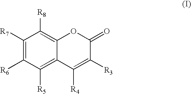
C1([R7])=C([R6])C([R5])=C2C(=C1[R8])OC(=O)C([R3])=C2[R4]
